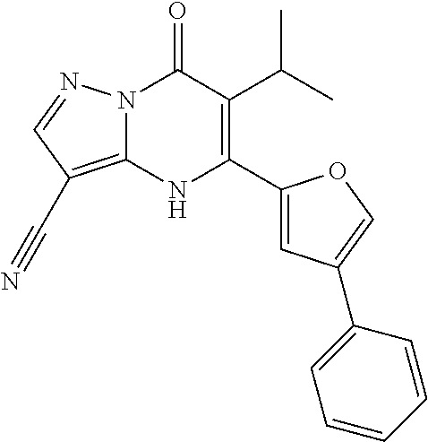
N12C(=C(C#N)C=N1)NC(C1=CC(C3=CC=CC=C3)=CO1)=C(C(C)C)C2=O
